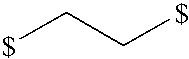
[$]CC[$]
